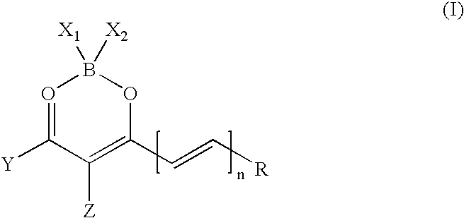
O1=C([Y])C([Z])=C(C=C[R])OB1([X1])[X2]
